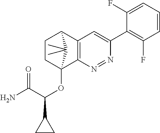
C1CC2(OC(C(N)=O)C3CC3)C3=C(C1C2(C)C)C=C(C1=C(F)C=CC=C1F)N=N3
